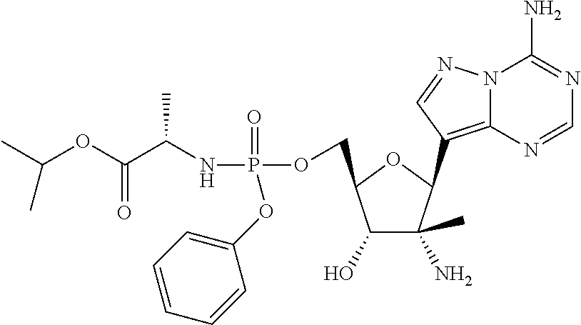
C1(O)C(C)(N)C(C2=C3N(C(N)=NC=N3)N=C2)OC1COP(=O)(OC1=CC=CC=C1)NC(C(OC(C)C)=O)C
